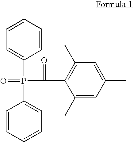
C1=CC=CC(P(C(=O)C2=C(C)C=C(C)C=C2C)(=O)C2=CC=CC=C2)=C1
